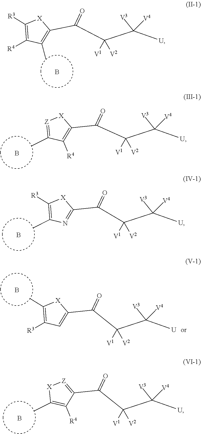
B.C1([R3])=C([R4])C(C)=C(C(=O)C([V1])([V2])C([V3])([V4])[U])[X]1.B.[Z]1=C(C)C([R4])=C(C(=O)C([V1])([V2])C([V3])([V4])[U])[X]1.B.C1([R3])=C(C)N=C(C(=O)C([V1])([V2])C([V3])([V4])[U])[X]1.B.C1(C)=C([R3])C=C(C(=O)C([V1])([V2])C([V3])([V4])[U])[X]1.B.[X]1C(C)=C([R4])C(C(=O)C([V1])([V2])C([V3])([V4])[U])=[Z]1
